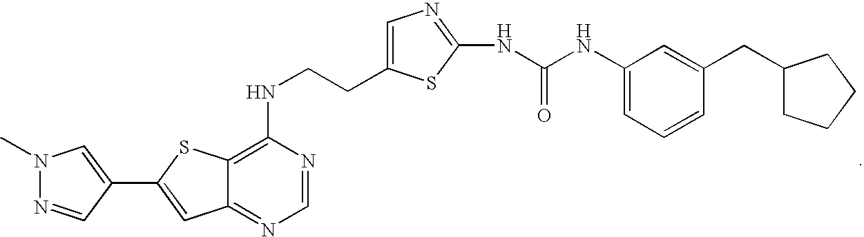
C1(NCCC2=CN=C(NC(NC3=CC=CC(CC4CCCC4)=C3)=O)S2)=C2C(=NC=N1)C=C(C1=CN(C)N=C1)S2
